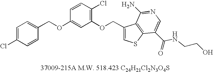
C1=C(Cl)C=CC(COC2=CC(OCC3=CSC4=C3C(N)=NC=C4C(NCCO)=O)=C(Cl)C=C2)=C1
